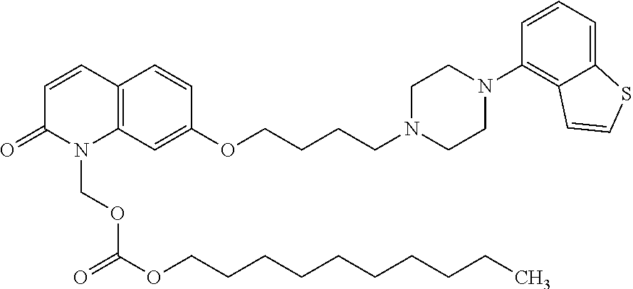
C12=C(C=CC(=O)N1COC(=O)OCCCCCCCCCC)C=CC(OCCCCN1CCN(C3=C4C(=CC=C3)SC=C4)CC1)=C2
